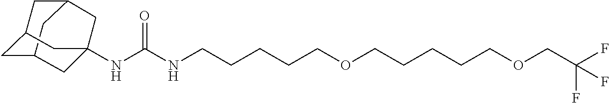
C12CC3CC(C1)CC(NC(NCCCCCOCCCCCOCC(F)(F)F)=O)(C3)C2
